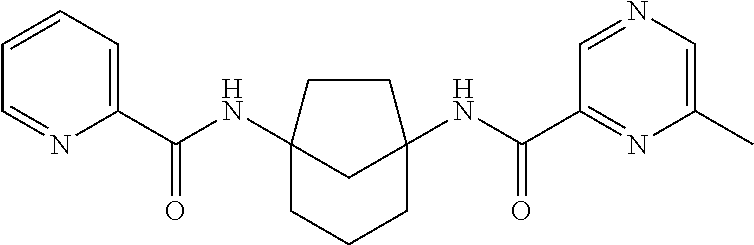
C12(NC(C3=CC=CC=N3)=O)CCCC(NC(C3=NC(C)=CN=C3)=O)(C1)CC2
